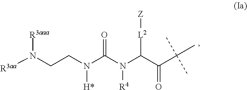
[R3aaa]N(CCN(C(N(C(C(C(C)(C)C)=O)[L2][Z])[R4])=O)[H*])[R3aa]
